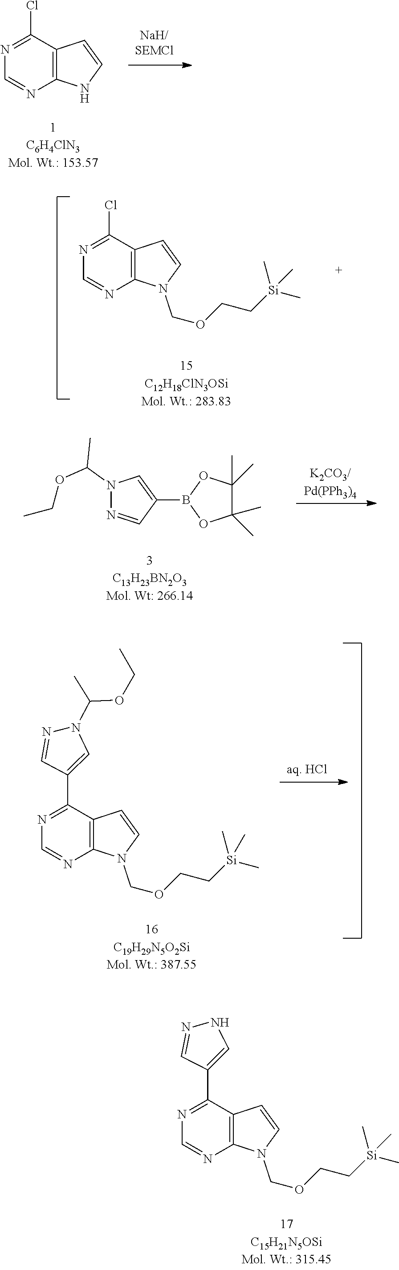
C1=NC2=C(C(Cl)=N1)C=CN2.N1(C(OCC)C)N=CC(B2OC(C)(C)C(C)(C)O2)=C1.C1=NC2=C(C(C3=CN(C(C)OCC)N=C3)=N1)C=CN2COCC[Si](C)(C)C.C1=NC2=C(C(C3=CNN=C3)=N1)C=CN2COCC[Si](C)(C)C.C1=NC2=C(C(Cl)=N1)C=CN2COCC[Si](C)(C)C
